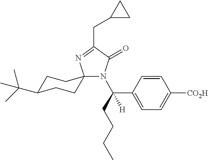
C1C(C(C)(C)C)CCC2(C1)N(C(CCCC)(C1=CC=C([CO2H])C=C1)[H])C(=O)C(CC1CC1)=N2
